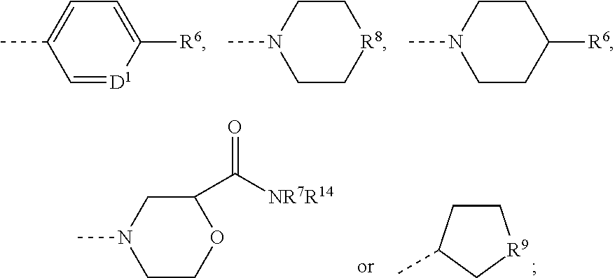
C1([R6])=CC=C(C)C=[D1]1.[R8]1CCN(C)CC1.C1([R6])CCN(C)CC1.O1C(C(=O)[NR7R14])CN(C)CC1.C1CC(C)C[R9]1
